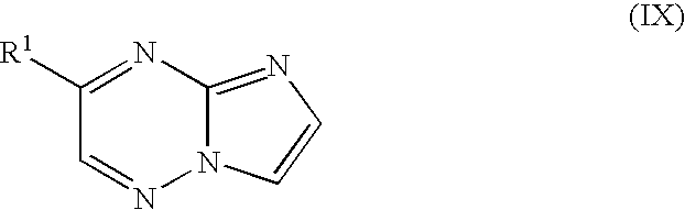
C1([R1])=NC2=NC=CN2N=C1
